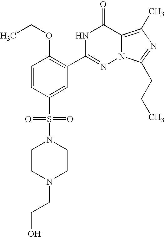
N1C(C2=C(OCC)C=CC(S(N3CCN(CCO)CC3)(=O)=O)=C2)=NN2C(=C(C)N=C2CCC)C1=O
